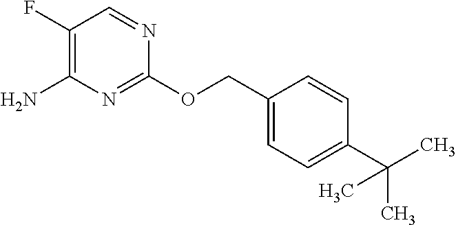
C1(COC2=NC(N)=C(F)C=N2)=CC=C(C(C)(C)C)C=C1
